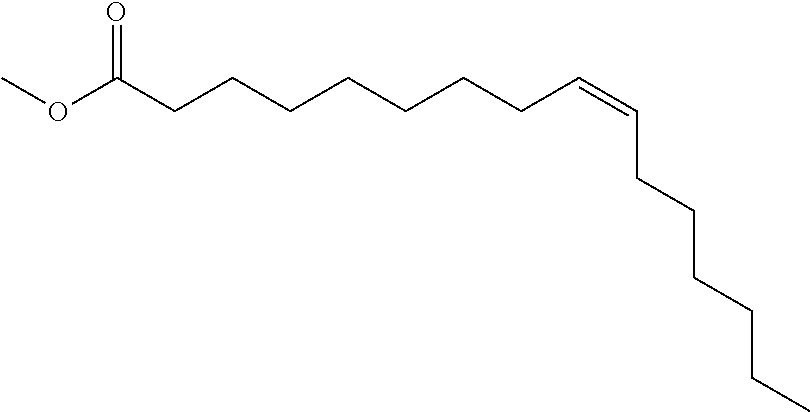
O=C(CCCCCCCC=CCCCCCC)OC
